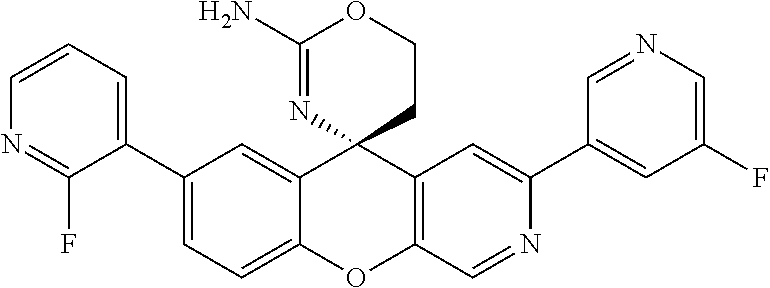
C1=CC=C(C2=CC=C3C(=C2)C2(C4=C(O3)C=NC(C3=CC(F)=CN=C3)=C4)CCOC(N)=N2)C(F)=N1
